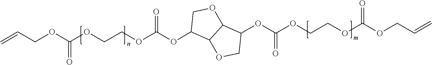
C=CCOC(OCCOC(OC1C2C(OC1)C(OC(OCCOC(OCC=C)=O)=O)CO2)=O)=O
